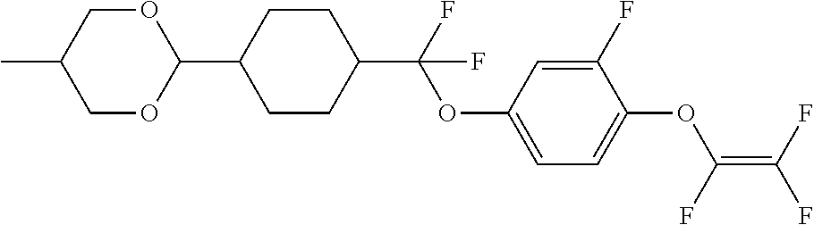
C1(C2CCC(C(F)(OC3=CC=C(OC(=C(F)F)F)C(F)=C3)F)CC2)OCC(C)CO1
